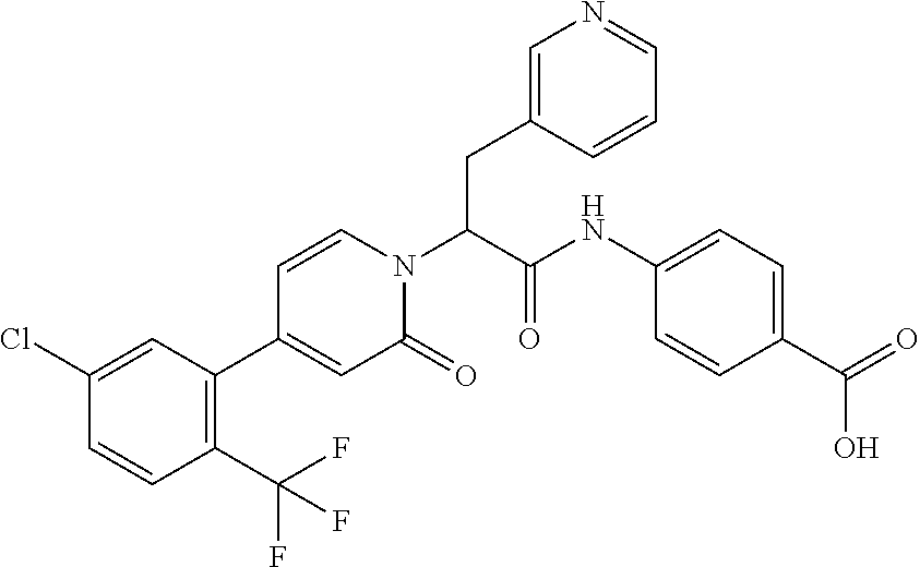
C(C(N1C=CC(C2=C(C(F)(F)F)C=CC(Cl)=C2)=CC1=O)C(NC1=CC=C(C(O)=O)C=C1)=O)C1=CN=CC=C1
